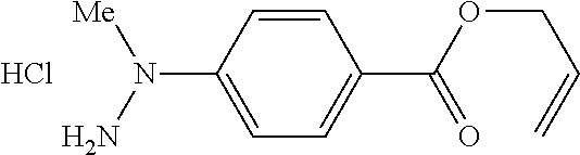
C1(N([Me])N)=CC=C(C(OCC=C)=O)C=C1.Cl
